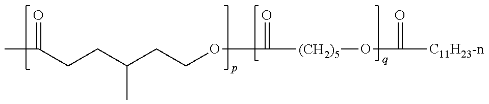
CC(=O)CCC(CCOC(=O)[(CH2)5]OC(=O)[C11H23-n])C
